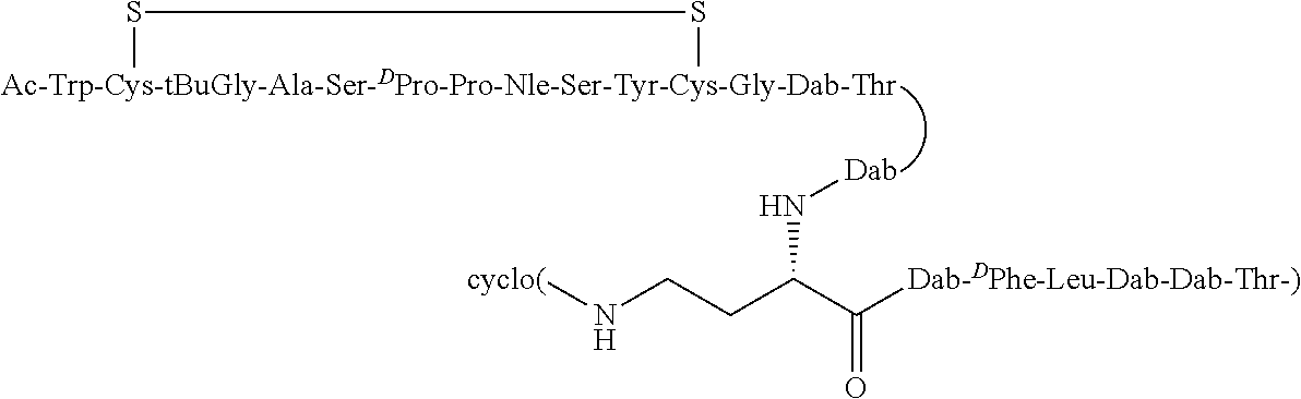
[cyclo(]NCCC(C([Dab-DPhe-Leu-Dab-Dab-Thr-)])=O)N[Dab].[Ac-Trp-Cys-tBuGly-Ala-Ser-DPro-Pro-Nle-Ser-Tyr-Cys-Gly-Dab-Thr]1SS1
